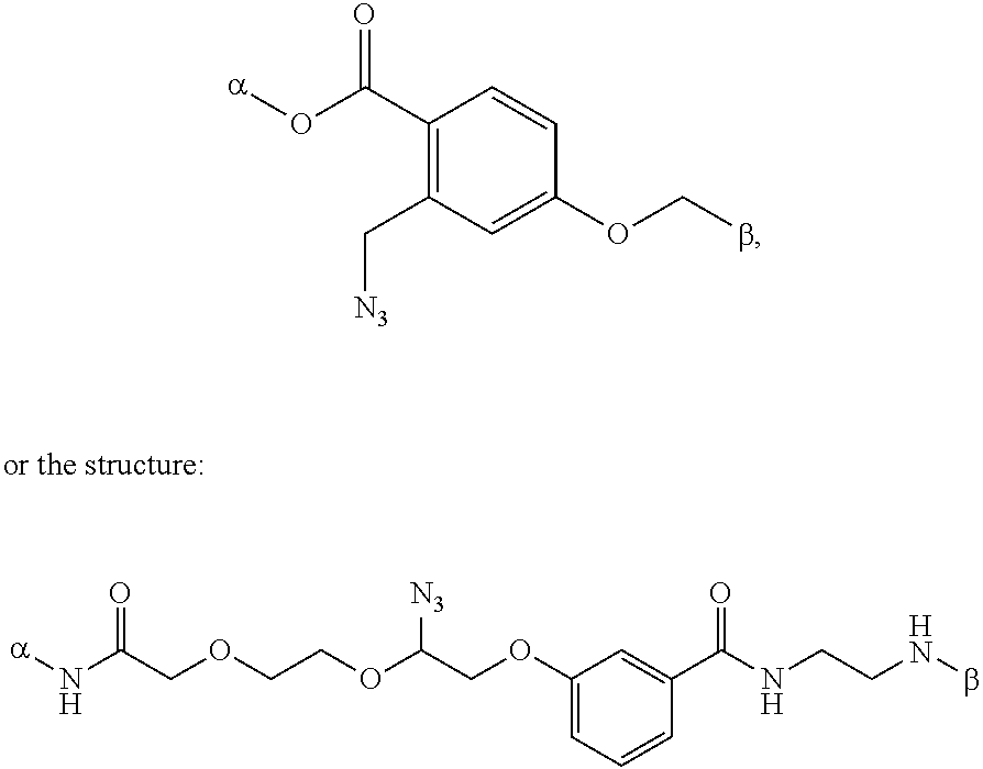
C1(C(O[a])=O)=C(C[N3])C=C(OCb)C=C1.C1(OCC(OCCOCC(N[a])=O)[N3])=CC=CC(C(NCCNb)=O)=C1
